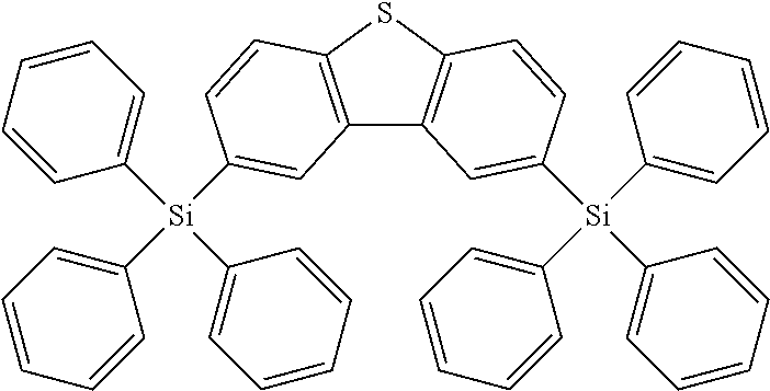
C12=C(SC3=C1C=C([Si](C1=CC=CC=C1)(C1=CC=CC=C1)C1=CC=CC=C1)C=C3)C=CC([Si](C1=CC=CC=C1)(C1=CC=CC=C1)C1=CC=CC=C1)=C2
